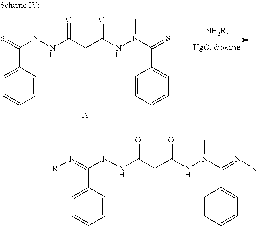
C1=C(C(=N[R])N(NC(CC(NN(C(=N[R])C2=CC=CC=C2)C)=O)=O)C)C=CC=C1.C1=C(C(=S)N(NC(CC(NN(C(=S)C2=CC=CC=C2)C)=O)=O)C)C=CC=C1.[A]
